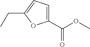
C(C1=CC=C(C(OC)=O)O1)C
